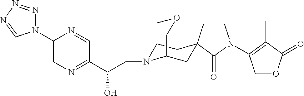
N1(C2=CN=C(C(CN3C4CC5(CC3COC4)CCN(C3=C(C)C(=O)OC3)C5=O)O)C=N2)N=NN=C1
